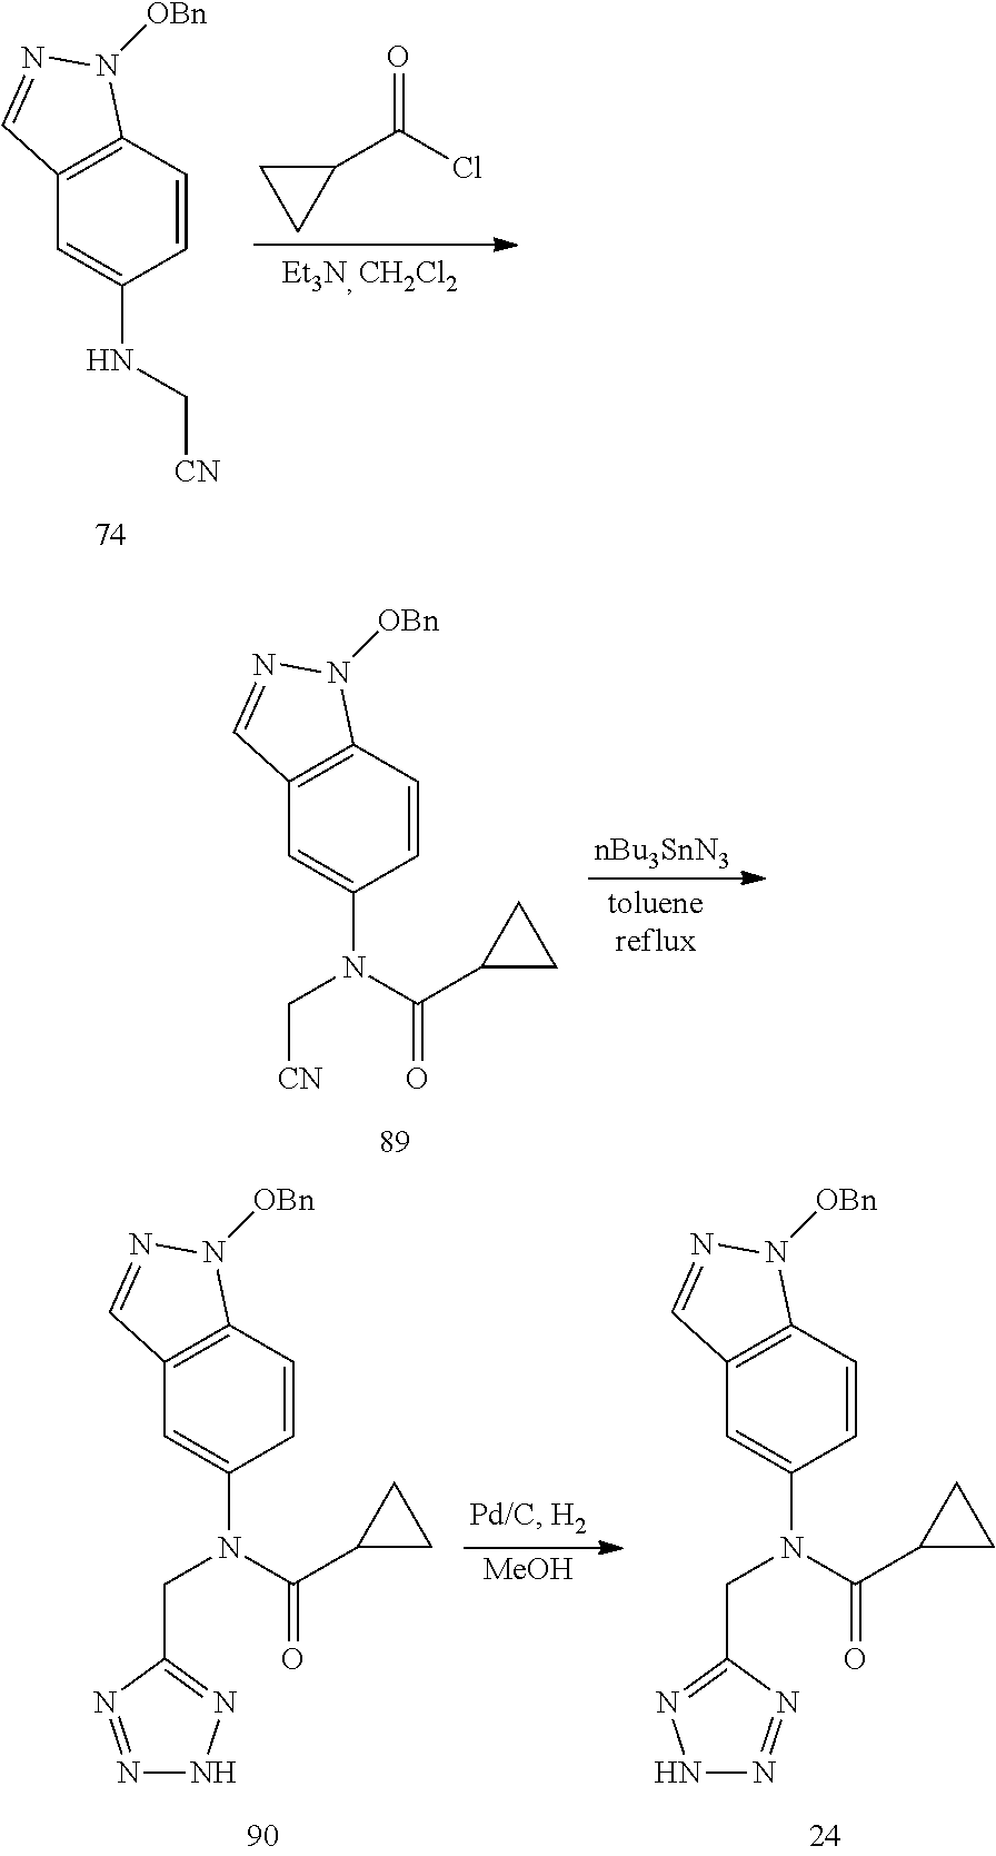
C1=CC2=C(C=C1NC[CN])C=NN2[OBn].C1(C(=O)Cl)CC1.[nBu3SnN3].C1=CC2=C(C=C1N(C(=O)C1CC1)C[CN])C=NN2[OBn].C1=CC2=C(C=C1N(C(=O)C1CC1)CC1=NNN=N1)C=NN2[OBn].[MeOH].C1=CC2=C(C=C1N(C(=O)C1CC1)CC1=NNN=N1)C=NN2[OBn]
